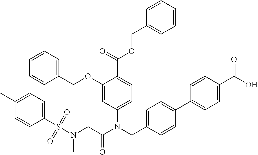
C1(OCC2=CC=CC=C2)=CC(N(CC2=CC=C(C3=CC=C(C(O)=O)C=C3)C=C2)C(CN(S(C2=CC=C(C)C=C2)(=O)=O)C)=O)=CC=C1C(=O)OCC1=CC=CC=C1
